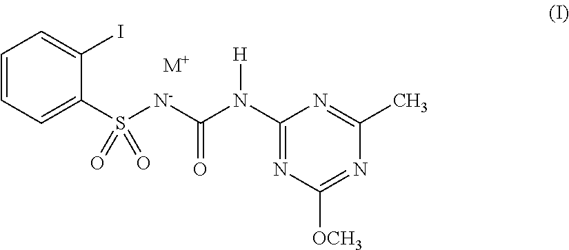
C1=CC=C(S([N-]C(N(C2=NC([OCH3])=NC(C)=N2)[H])=O)(=O)=O)C(I)=C1.[M+]
